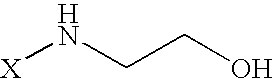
[X]NCCO
